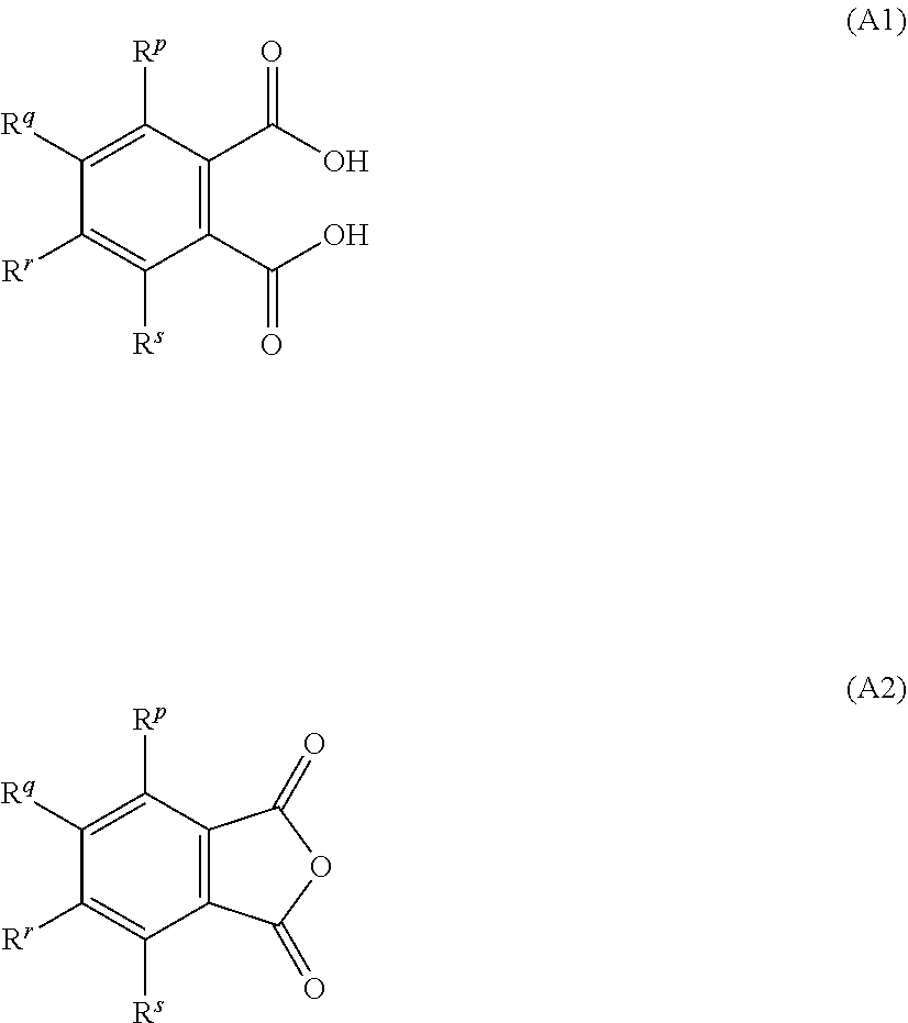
C1(C(O)=O)=C(C(O)=O)C([Rp])=C([Rq])C([Rr])=C1[Rs].C12=C(C([Rp])=C([Rq])C([Rr])=C1[Rs])C(=O)OC2=O
